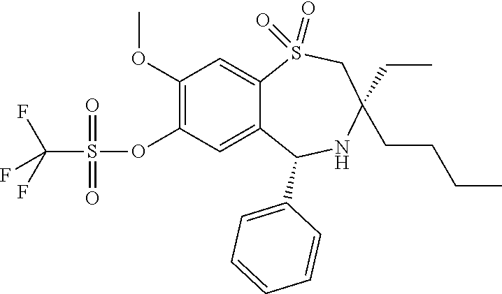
C1(OC)=C(OS(=O)(=O)C(F)(F)F)C=C2C(=C1)S(=O)(=O)CC(CCCC)(CC)NC2C1=CC=CC=C1
